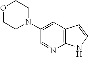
C1(N2CCOCC2)=CC2=C(N=C1)NC=C2
